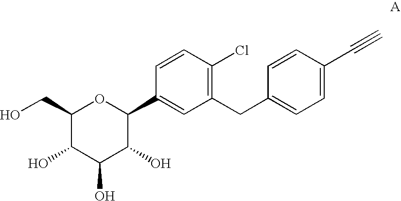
OCC1C(O)C(O)C(O)C(C2=CC(CC3=CC=C(C#C)C=C3)=C(Cl)C=C2)O1
